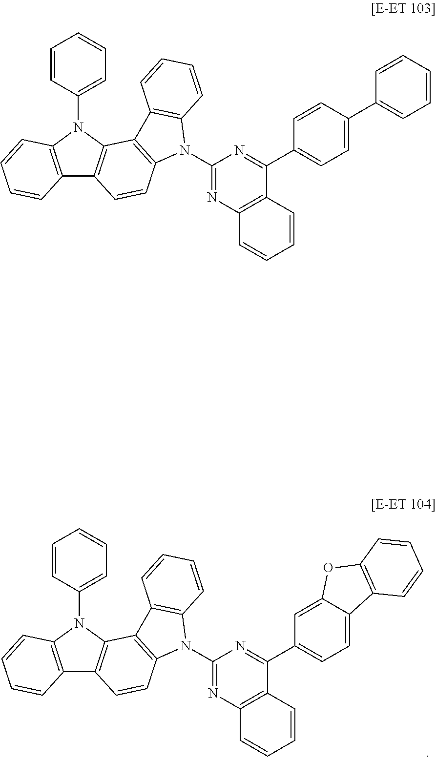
C12=C(N(C3=CC=CC=C3)C3=C1C=CC1=C3C3=C(N1C1=NC4=C(C(C5=CC=C6C(=C5)OC5=C6C=CC=C5)=N1)C=CC=C4)C=CC=C3)C=CC=C2.C12=C(N(C3=CC=CC=C3)C3=C1C=CC1=C3C3=C(N1C1=NC4=C(C(C5=CC=C(C6=CC=CC=C6)C=C5)=N1)C=CC=C4)C=CC=C3)C=CC=C2
